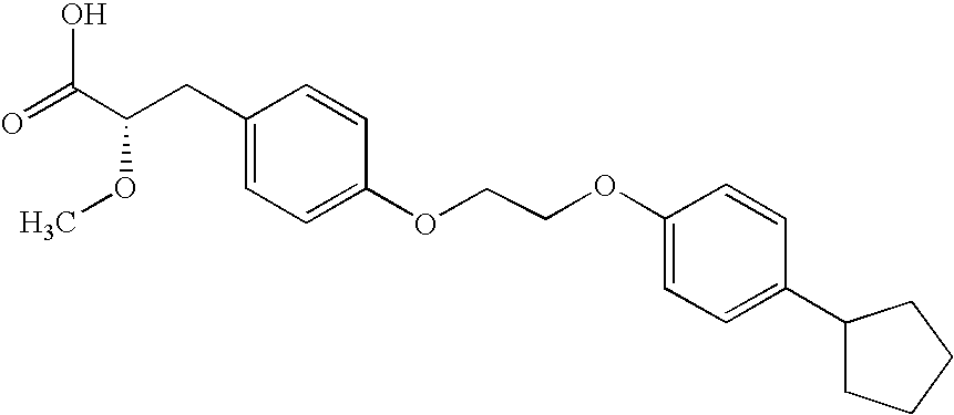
C1=CC(CC(C(=O)O)OC)=CC=C1OCCOC1=CC=C(C2CCCC2)C=C1
